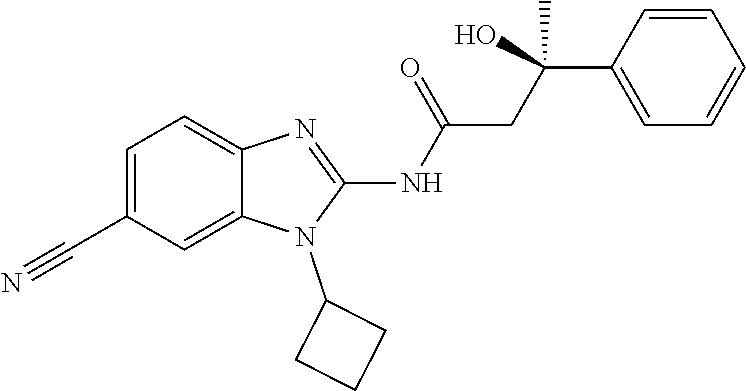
C1=C(C#N)C=C2C(=C1)N=C(NC(=O)CC(C1=CC=CC=C1)(C)O)N2C1CCC1
